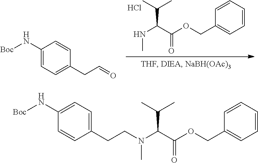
C1=CC=CC(COC(=O)C(NC)C(C)C)=C1.Cl.C1(N[Boc])=CC=C(CC=O)C=C1.C1(N[Boc])=CC=C(CCN(C)C(C(=O)OCC2=CC=CC=C2)C(C)C)C=C1
